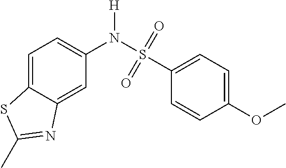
C1=C2C(=CC(N(S(C3=CC=C(OC)C=C3)(=O)=O)[H])=C1)N=C(C)S2
